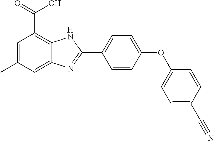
C1=CC(OC2=CC=C(C#N)C=C2)=CC=C1C1=NC2=CC(C)=CC(C(=O)O)=C2N1
